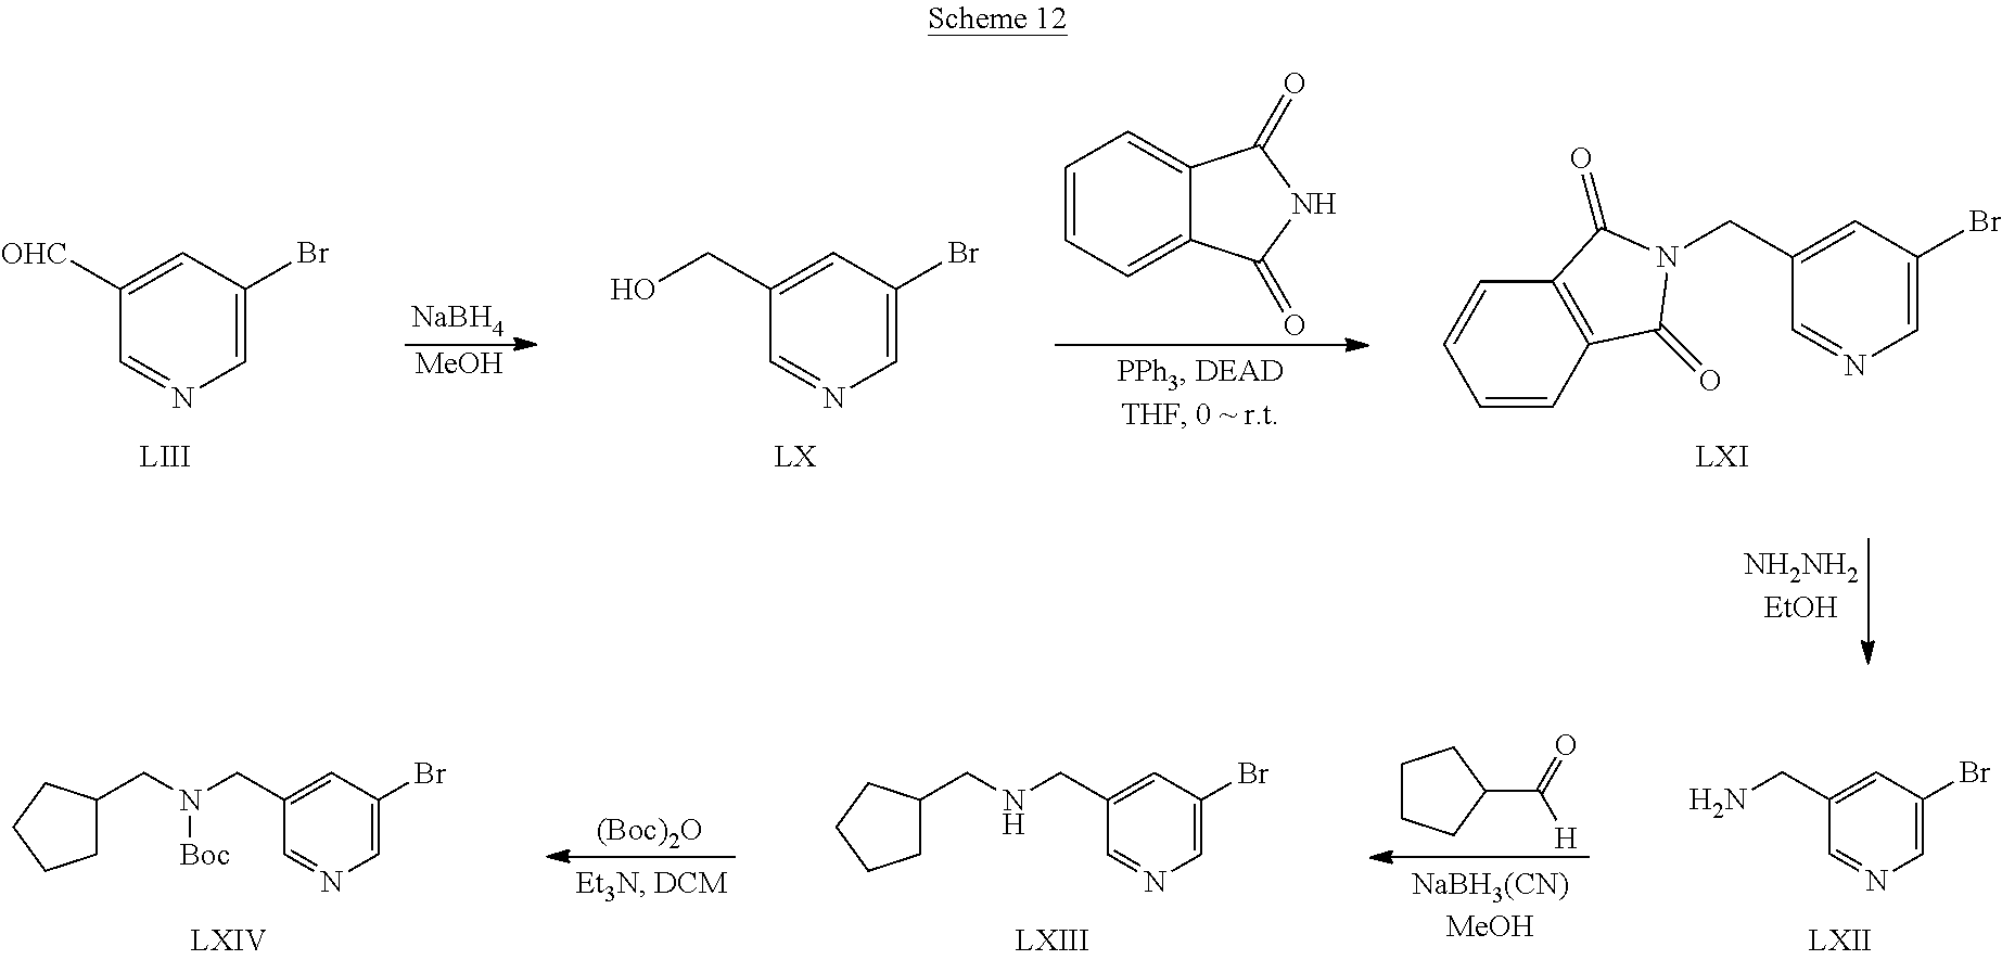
C1=C(Br)C=C([OHC])C=N1.[NaBH4].[MeOH].C1=C(Br)C=C(CO)C=N1.C1=CC=C2C(=C1)C(=O)NC2=O.C1=CC2=C(C=C1)C(=O)N(CC1=CC(Br)=CN=C1)C2=O.C1CCC(C(=O)[H])C1.C1=C(Br)C=C(CN)C=N1.C1=C(Br)C=C(CNCC2CCCC2)C=N1.C1=C(Br)C=C(CN(CC2CCCC2)[Boc])C=N1.[(Boc)2O]
